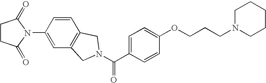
N1(C2=CC3=C(C=C2)CN(C(C2=CC=C(OCCCN4CCCCC4)C=C2)=O)C3)C(=O)CCC1=O
